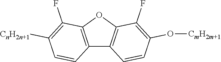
C12=C(OC3=C1C=CC(O[CmH2m+1])=C3F)C(F)=C([CnH2n+1])C=C2
